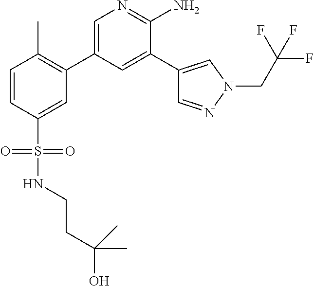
C1=CC(S(NCCC(O)(C)C)(=O)=O)=CC(C2=CN=C(N)C(C3=CN(CC(F)(F)F)N=C3)=C2)=C1C
